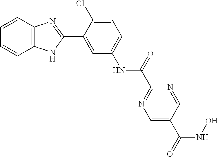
N(C1=CC=C(Cl)C(C2=NC3=C(N2)C=CC=C3)=C1)C(=O)C1=NC=C(C(=O)NO)C=N1
